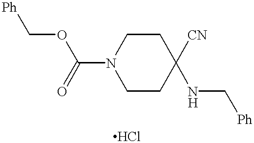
[Ph]COC(=O)N1CCC(NC[Ph])([CN])CC1
